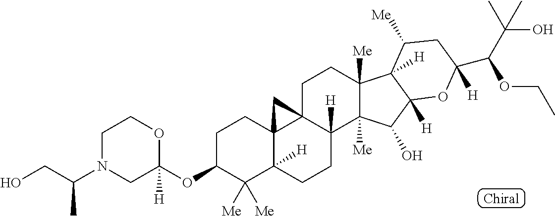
C1C(OC2([H])OCCN(C(CO)C)C2)C([Me])([Me])C2([H])C3(C1)C1(CCC4([Me])C([Me])(C(O)C5([H])C4([H])C([Me])CC(C(C(C)(C)O)OCC)([H])O5)C1([H])CC2)C3
